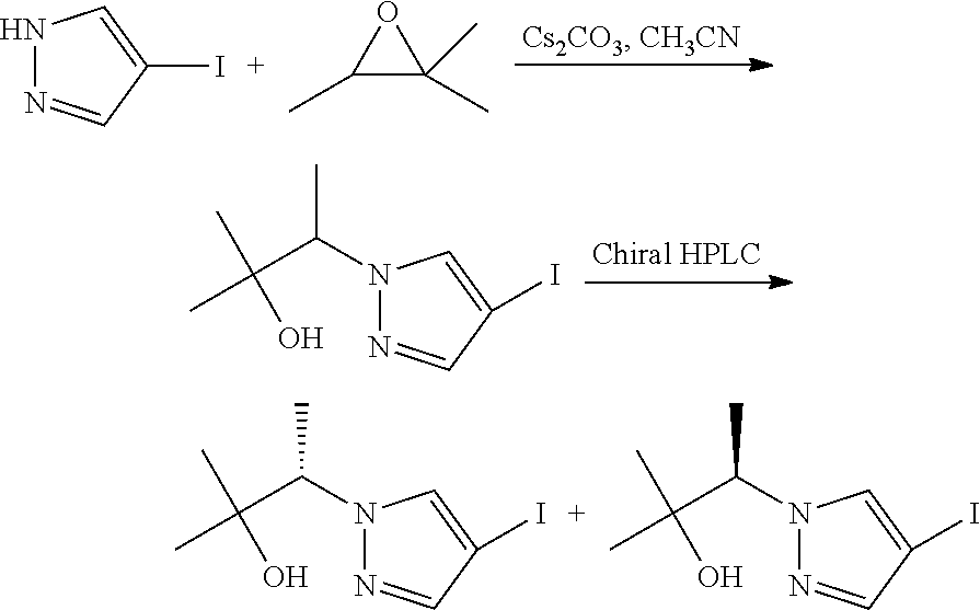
N1N=CC(I)=C1.C1(C)C(C)(C)O1.N1(C(C(C)(O)C)C)N=CC(I)=C1.N1(C(C(C)(O)C)C)N=CC(I)=C1.N1(C(C(C)(O)C)C)N=CC(I)=C1
